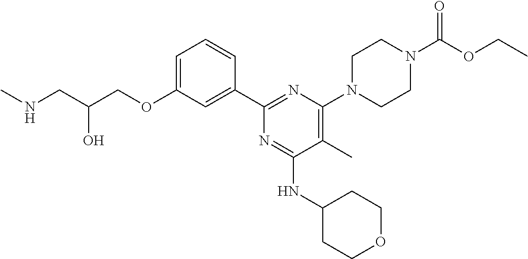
C1=C(OCC(CNC)O)C=C(C2=NC(N3CCN(C(OCC)=O)CC3)=C(C)C(NC3CCOCC3)=N2)C=C1
